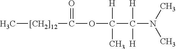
C[[CH2]12]C(OC([H])(C([H])([H])N(C)C)C)=O
